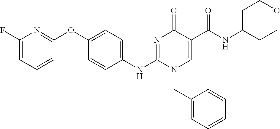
C1(F)=CC=CC(OC2=CC=C(NC3=NC(=O)C(C(NC4CCOCC4)=O)=CN3CC3=CC=CC=C3)C=C2)=N1
